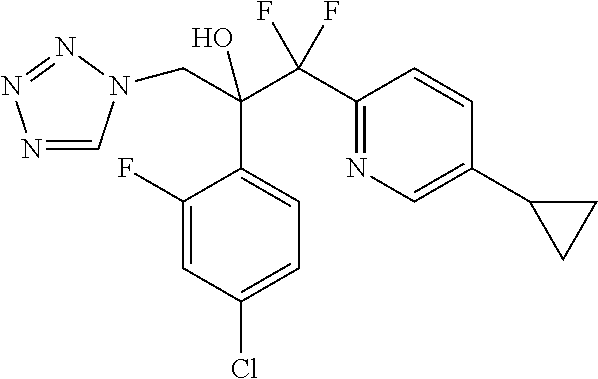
N1=CN(CC(C(C2=NC=C(C3CC3)C=C2)(F)F)(O)C2=CC=C(Cl)C=C2F)N=N1
